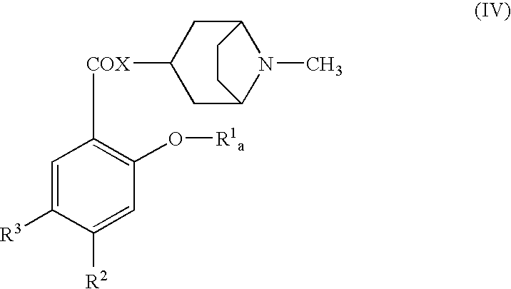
C1=C([R3])C([R2])=CC(O[R1a])=C1[COX]C1CC2N(C)C(C1)CC2
